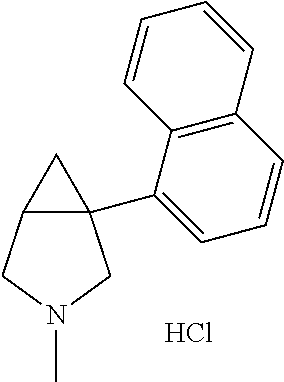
C12(C3=CC=CC4=C3C=CC=C4)C(CN(C)C1)C2.Cl
